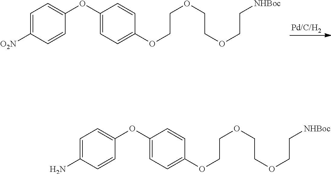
C1=C([O2N])C=CC(OC2=CC=C(OCCOCCOCC[NHBoc])C=C2)=C1.C1=C(N)C=CC(OC2=CC=C(OCCOCCOCC[NHBoc])C=C2)=C1
